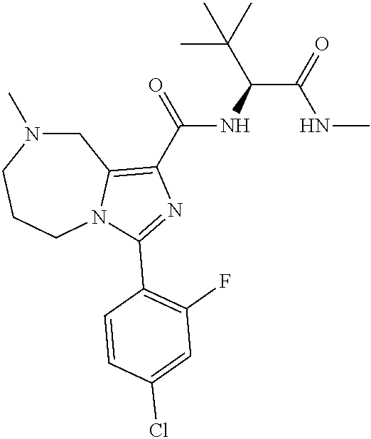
C1N(C)CCCN2C1=C(C(=O)NC(C(=O)NC)C(C)(C)C)N=C2C1=C(F)C=C(Cl)C=C1
